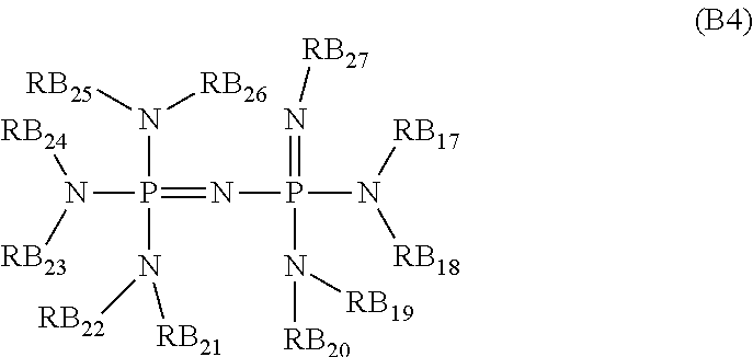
P(=NP(N([RB18])[RB17])(=N[RB27])N([RB19])[RB20])(N([RB25])[RB26])(N([RB22])[RB21])N([RB24])[RB23]
